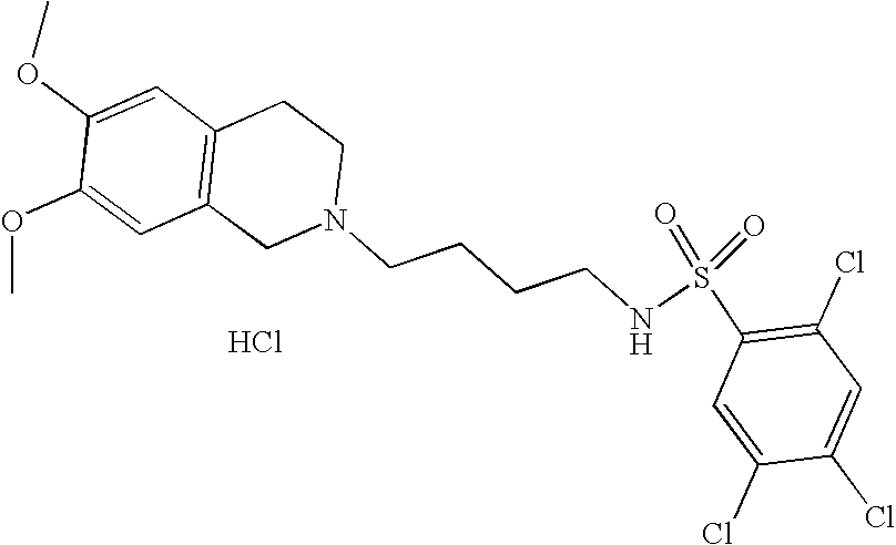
C1=C(OC)C(OC)=CC2=C1CCN(CCCCNS(=O)(=O)C1=C(Cl)C=C(Cl)C(Cl)=C1)C2.Cl
